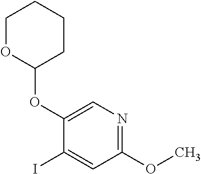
C1(I)=CC(OC)=NC=C1OC1CCCCO1
